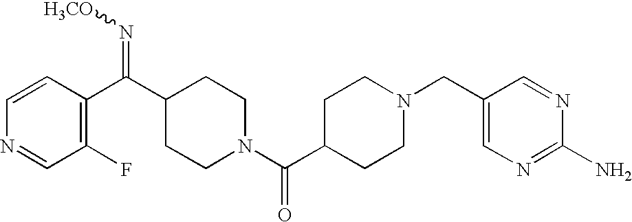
C1=CC(C(C2CCN(C(C3CCN(CC4=CN=C(N)N=C4)CC3)=O)CC2)=N[H3CO])=C(F)C=N1
